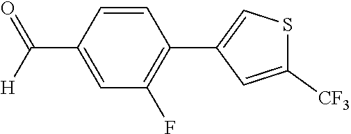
C1=C(C([H])=O)C=CC(C2=CSC([CF3])=C2)=C1F
